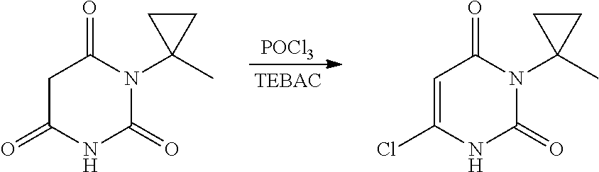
[POCl3].O=C1N(C2(C)CC2)C(=O)NC(=O)C1.O=C1N(C2(C)CC2)C(=O)NC(Cl)=C1
